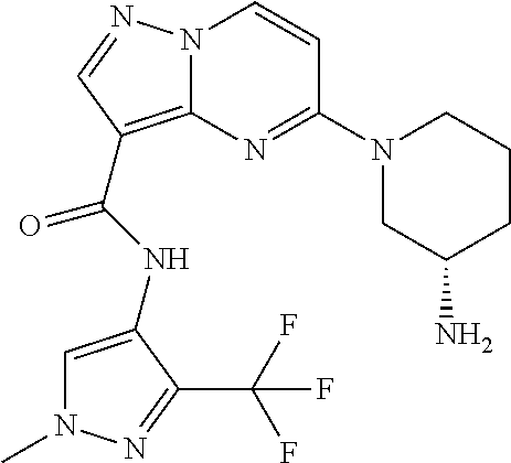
N(C(=O)C1=C2N(N=C1)C=CC(N1CC(N)CCC1)=N2)C1=CN(C)N=C1C(F)(F)F
